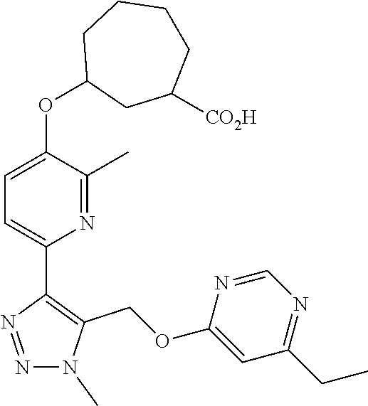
N1(C)N=NC(C2=CC=C(OC3CC([CO2H])CCCC3)C(C)=N2)=C1COC1=CC(CC)=NC=N1
